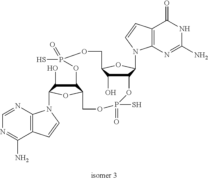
C12C(O)C(OC1N1C3=C(C(=O)NC(N)=N3)C=C1)COP(S)(=O)OC1C(O)C(N3C4=C(C(N)=NC=N4)C=C3)OC1COP(=O)(S)O2
